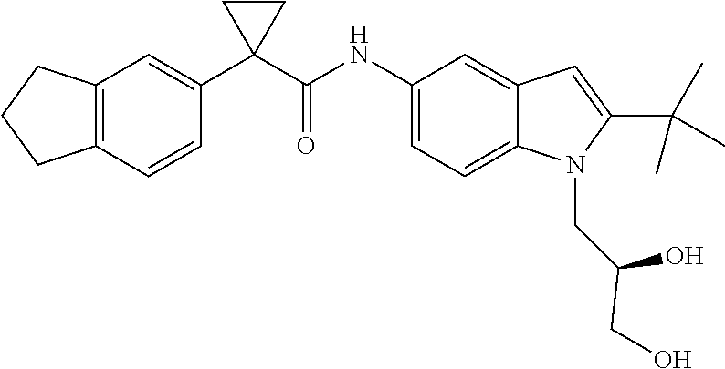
C12=C(C=CC(C3(C(NC4=CC=C5C(=C4)C=C(C(C)(C)C)N5CC(CO)O)=O)CC3)=C1)CCC2
